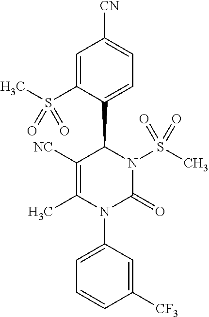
C1=C(S(C)(=O)=O)C(C2C([NC])=C(C)N(C3=CC=CC([CF3])=C3)C(=O)N2S(C)(=O)=O)=CC=C1[CN]
